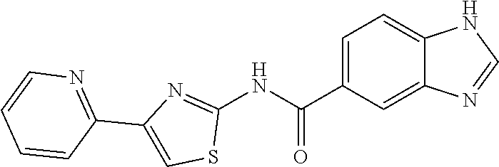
C1=C(C(NC2=NC(C3=NC=CC=C3)=CS2)=O)C=C2C(=C1)NC=N2
